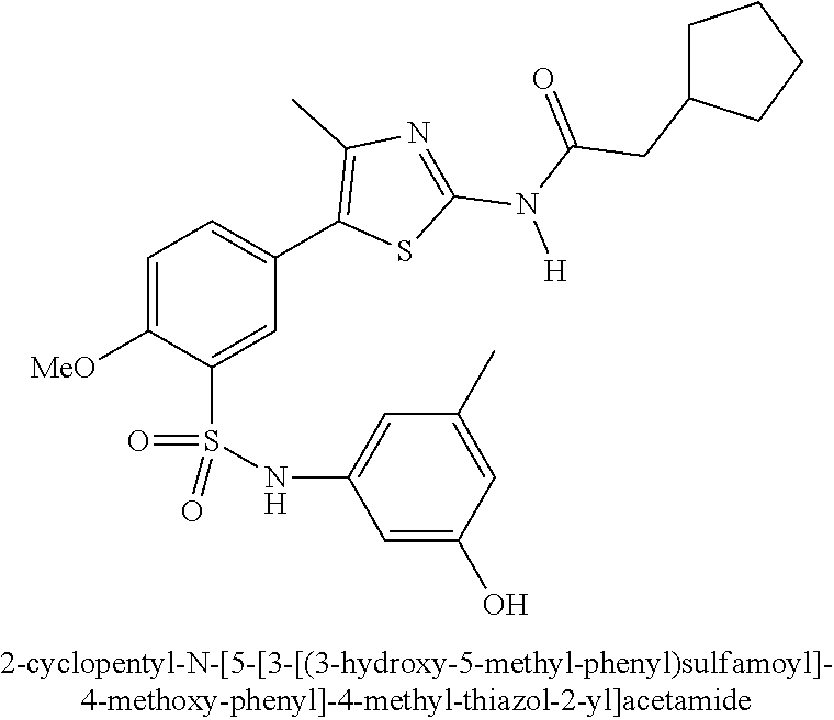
C1=C([OMe])C(S(NC2=CC(C)=CC(O)=C2)(=O)=O)=CC(C2=C(C)N=C(N(C(CC3CCCC3)=O)[H])S2)=C1
